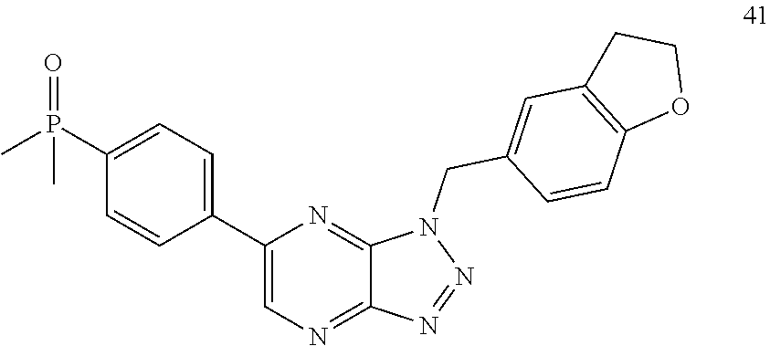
N1=NC2=NC=C(C3=CC=C(P(C)(=O)C)C=C3)N=C2N1CC1=CC2=C(OCC2)C=C1
